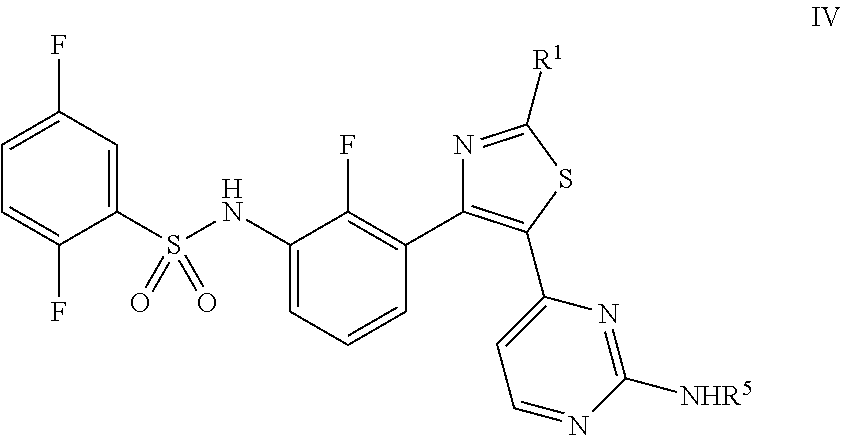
C1(S(NC2=CC=CC(C3=C(C4=CC=NC([NHR5])=N4)SC([R1])=N3)=C2F)(=O)=O)=CC(F)=CC=C1F
